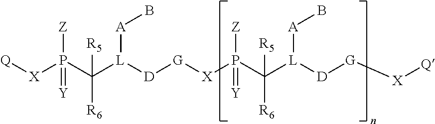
[Q][X]P([Z])(=[Y])C([R5])([R6])[L]([A]B)[D][G][X]P([Z])(=[Y])C([L]([A]B)[D][G][X][Q])([R5])[R6]
